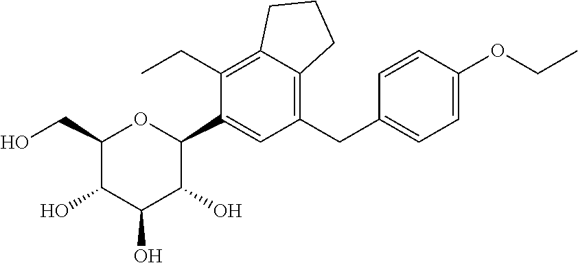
C1(CO)C(O)C(O)C(O)C(C2=CC(CC3=CC=C(OCC)C=C3)=C3C(=C2CC)CCC3)O1
